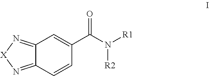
C12=N[X]N=C1C=CC(C(N([R1])[R2])=O)=C2
